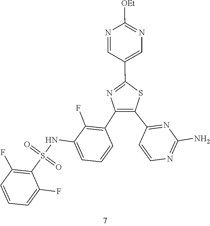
C1=NC([OEt])=NC=C1C1=NC(C2=C(F)C(NS(C3=C(F)C=CC=C3F)(=O)=O)=CC=C2)=C(C2=NC(N)=NC=C2)S1
